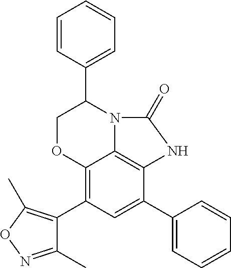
C12=C(C3=C(C)ON=C3C)C=C(C3=CC=CC=C3)C3=C1N(C(C1=CC=CC=C1)CO2)C(=O)N3
